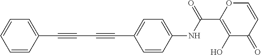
C(#CC#CC1=CC=CC=C1)C1=CC=C(NC(C2=C(O)C(=O)C=CO2)=O)C=C1
